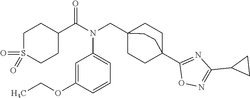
C1(C(N(CC23CCC(C4=NC(C5CC5)=NO4)(CC2)CC3)C2=CC=CC(OCC)=C2)=O)CCS(=O)(=O)CC1
